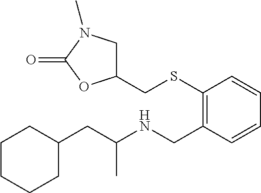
C1(CC(NCC2=C(SCC3CN(C)C(=O)O3)C=CC=C2)C)CCCCC1
